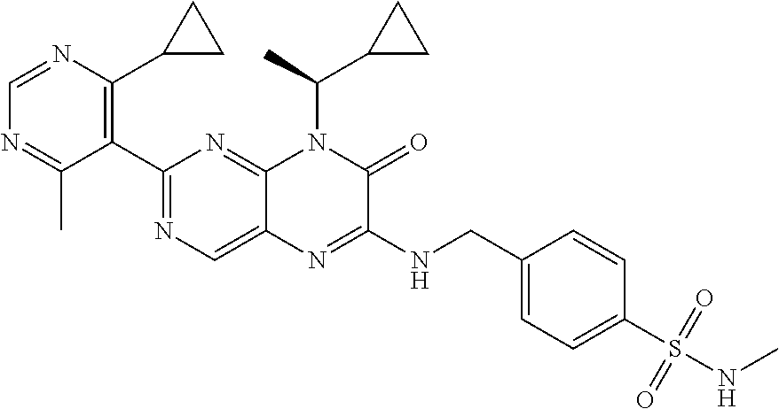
C1=NC(C2CC2)=C(C2=NC=C3C(=N2)N(C(C2CC2)C)C(=O)C(NCC2=CC=C(S(NC)(=O)=O)C=C2)=N3)C(C)=N1
